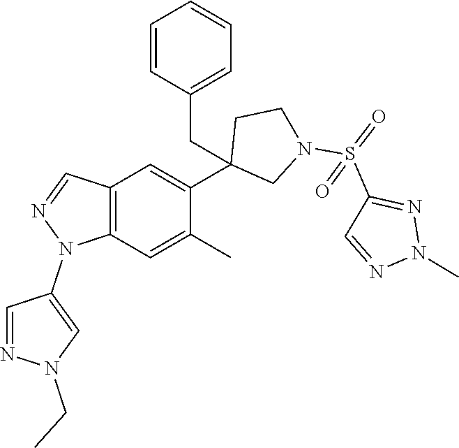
C12=C(C=C(C)C(C3(CC4=CC=CC=C4)CN(S(=O)(C4=NN(C)N=C4)=O)CC3)=C1)N(C1=CN(CC)N=C1)N=C2
